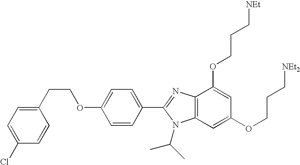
C1(CCOC2=CC=C(C3=NC4=C(N3C(C)C)C=C(OCCC[NEt2])C=C4OCCC[NEt])C=C2)=CC=C(Cl)C=C1
